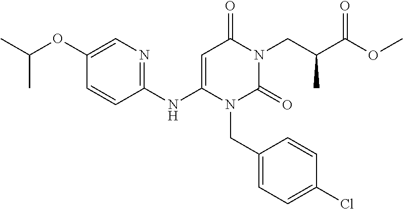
C1=C(OC(C)C)C=CC(NC2=CC(=O)N(CC(C(OC)=O)C)C(=O)N2CC2=CC=C(Cl)C=C2)=N1
